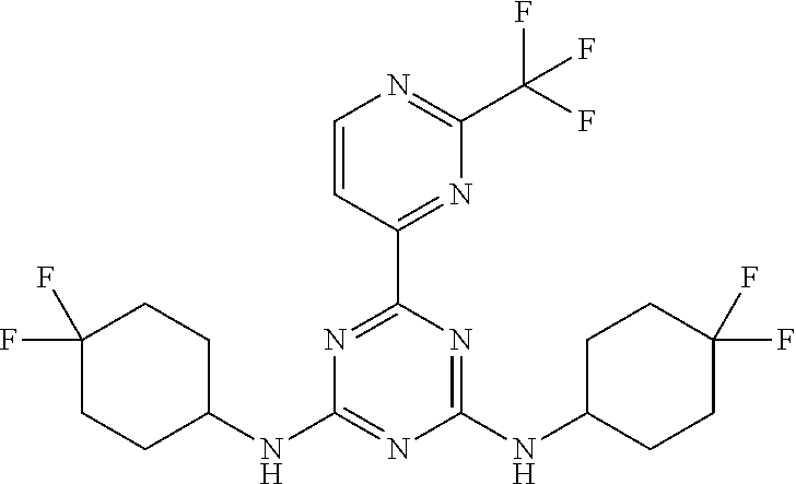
C1(NC2=NC(NC3CCC(F)(F)CC3)=NC(C3=NC(C(F)(F)F)=NC=C3)=N2)CCC(F)(F)CC1
